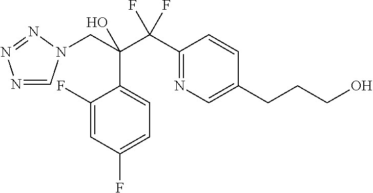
N1=CN(CC(C(C2=NC=C(CCCO)C=C2)(F)F)(O)C2=CC=C(F)C=C2F)N=N1
